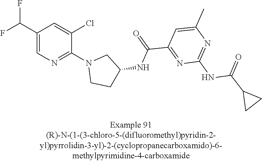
C1(C(F)F)=CN=C(N2CCC(NC(C3=NC(NC(C4CC4)=O)=NC(C)=C3)=O)C2)C(Cl)=C1
